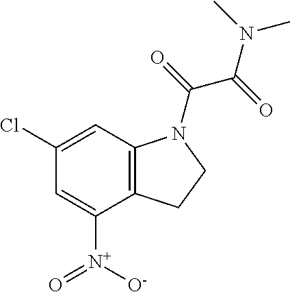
C12=C(C=C(Cl)C=C1[N+]([O-])=O)N(C(=O)C(=O)N(C)C)CC2
